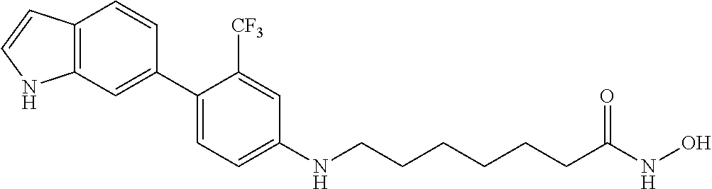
C1(C2=CC3=C(C=C2)C=CN3)=CC=C(NCCCCCCC(NO)=O)C=C1[CF3]
